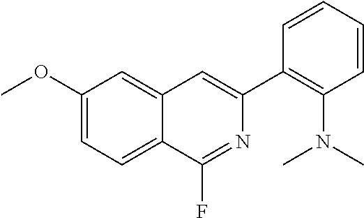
COC1=CC=C2C(=C1)C=C(C1=C(N(C)C)C=CC=C1)N=C2F
